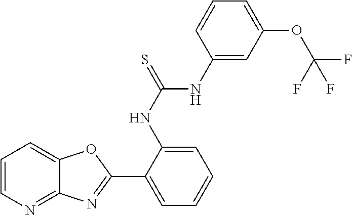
C1=CN=C2C(=C1)OC(C1=CC=CC=C1NC(=S)NC1=CC(OC(F)(F)F)=CC=C1)=N2
